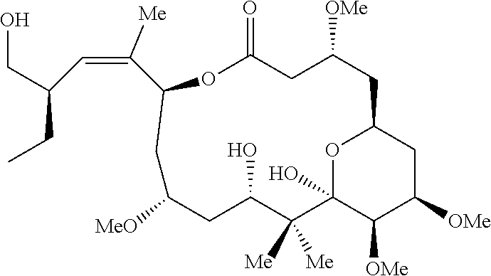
O1C2(O)C([OMe])C([OMe])CC1CC([OMe])CC(=O)OC(C(=CC(CC)CO)[Me])CC([MeO])CC(O)C2([Me])[Me]
